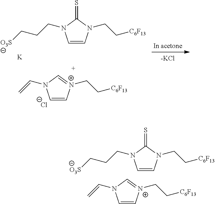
C1=CN(CC[C6F13])C(=S)N1CCC[O3S].[K].C1=C[N+](CC[C6F13])=CN1C=C.[Cl-].[-KCl].C1=CN(CC[C6F13])C(=S)N1CCC[O3S].C1=C[N+](CC[C6F13])=CN1C=C
